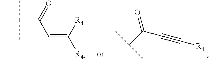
C(#C[R4])C(C(C)C)=O.C(=C([R4])[R4])C(C(C)(C)C)=O
